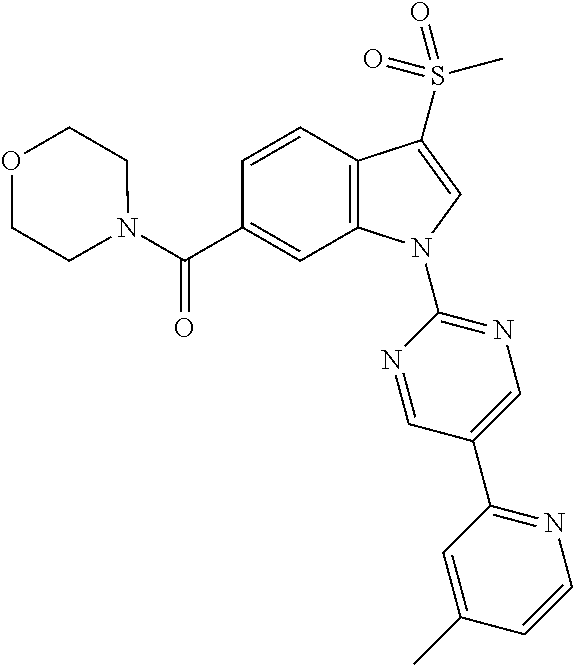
C(C1=CC2=C(C=C1)C(S(C)(=O)=O)=CN2C1=NC=C(C2=NC=CC(C)=C2)C=N1)(=O)N1CCOCC1
